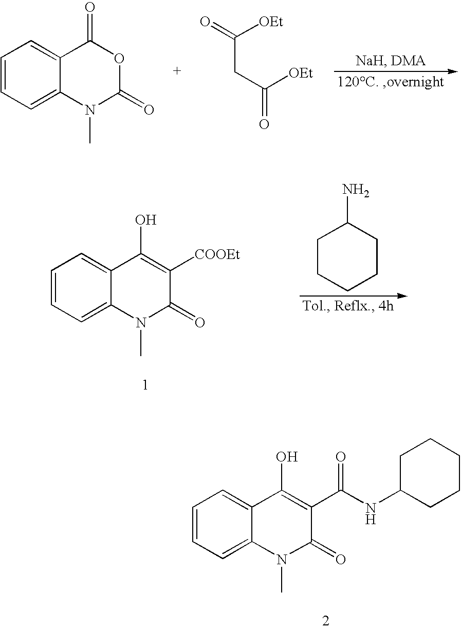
C1=C2C(=CC=C1)C(=O)OC(=O)N2C.C(CC(=O)[OEt])(=O)[OEt].C1CCCCC1N.C1=C2C(=CC=C1)C(O)=C([COOEt])C(=O)N2C.C1=C2C(=CC=C1)C(O)=C(C(NC1CCCCC1)=O)C(=O)N2C
